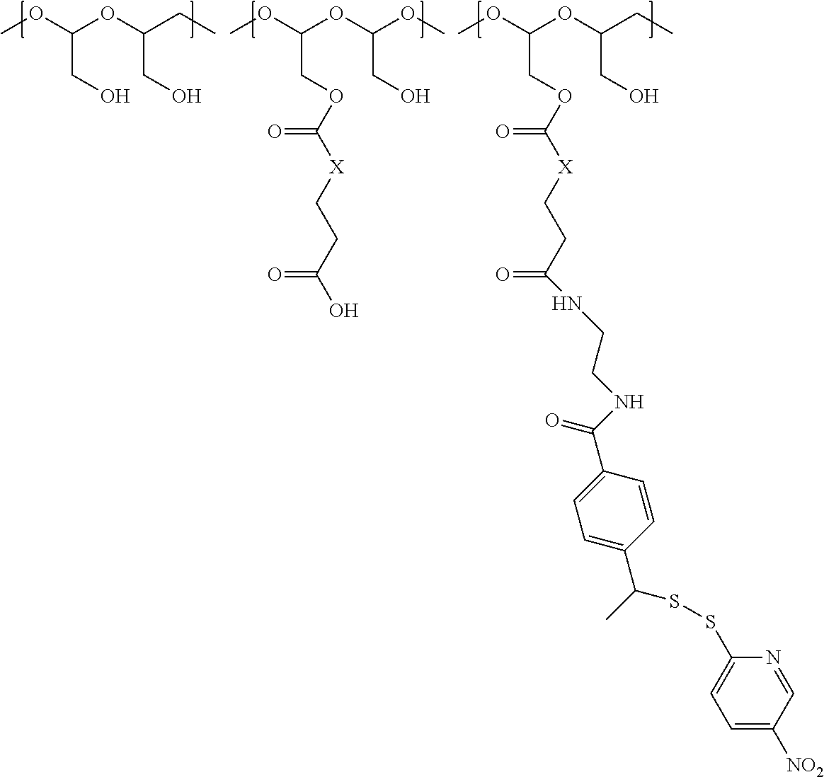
COC(OC(CC)CO)CO.COC(OC(OC)CO)COC([X]CCC(O)=O)=O.COC(OC(CC)CO)COC([X]CCC(=O)NCCNC(C1=CC=C(C(C)SSC2=CC=C([NO2])C=N2)C=C1)=O)=O
